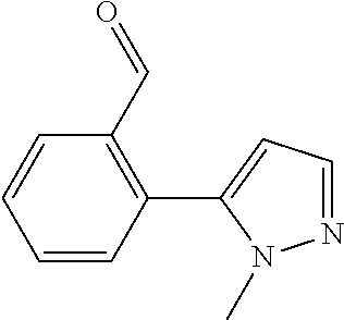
C1(C=O)=C(C2=CC=NN2C)C=CC=C1
